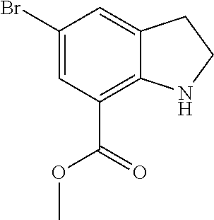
C1(Br)=CC(C(OC)=O)=C2C(=C1)CCN2
